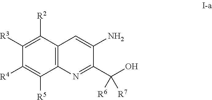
NC1=CC2=C(N=C1C(O)([R6])[R7])C([R5])=C([R4])C([R3])=C2[R2]
